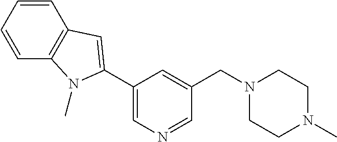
C1=CC=CC2=C1N(C)C(C1=CN=CC(CN3CCN(C)CC3)=C1)=C2
